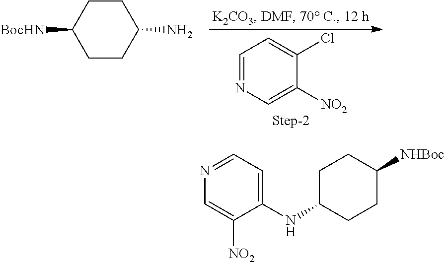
C1CC(N)CCC1[BocHN].C1=NC=C([NO2])C(Cl)=C1.C1(NC2CCC([NHBoc])CC2)=CC=NC=C1[NO2]
